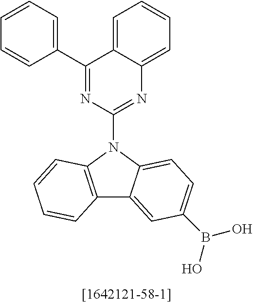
C12=C(N(C3=NC4=CC=CC=C4C(C4=CC=CC=C4)=N3)C3=CC=C(B(O)O)C=C13)C=CC=C2
